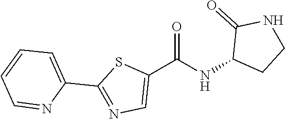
C1(C(NC2CCNC2=O)=O)=CN=C(C2=CC=CC=N2)S1
